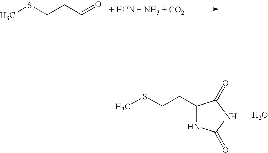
CSCCC1NC(=O)NC1=O.CSCCC=O
